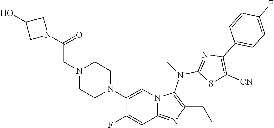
N1(CC(N2CC(O)C2)=O)CCN(C2=CN3C(=NC(CC)=C3N(C3=NC(C4=CC=C(F)C=C4)=C([CN])S3)C)C=C2F)CC1
